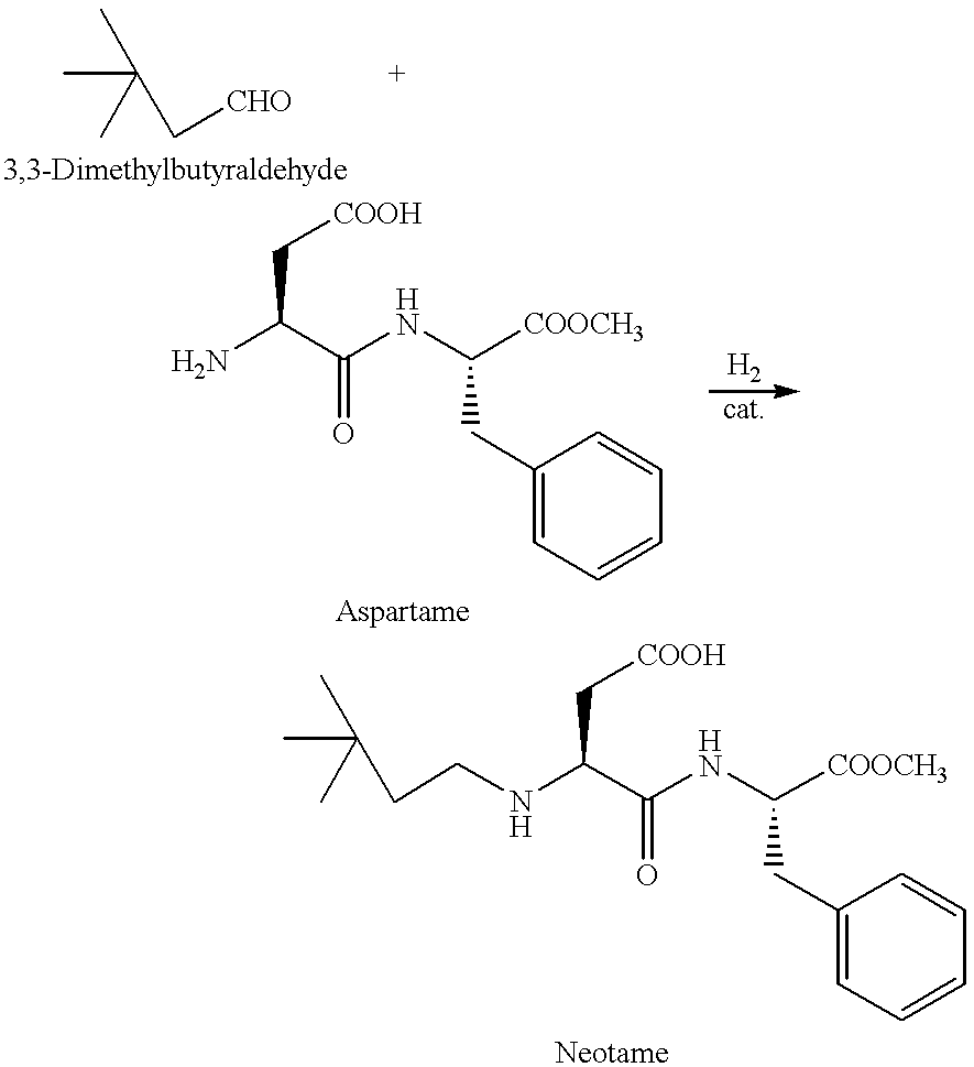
CC(C)(C)C[CHO].NC(C(NC([COOCH3])CC1=CC=CC=C1)=O)C[COOH].C(C)(C)(C)CCNC(C(NC([COOCH3])CC1=CC=CC=C1)=O)C[COOH]
